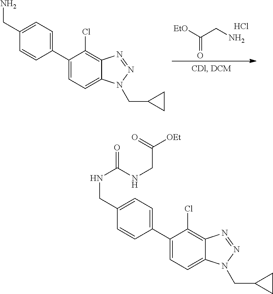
C1(CNC(=O)NCC([OEt])=O)=CC=C(C2=CC=C3C(=C2Cl)N=NN3CC2CC2)C=C1.C1(CN)=CC=C(C2=CC=C3C(=C2Cl)N=NN3CC2CC2)C=C1.[EtO]C(CN)=O.Cl
